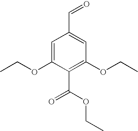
C1=C(OCC)C(C(=O)OCC)=C(OCC)C=C1C=O
